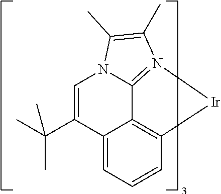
N12C3=N([Ir]C4=C3C(=CC=C4)C(C(C)(C)C)=C1)C(C)=C2C
